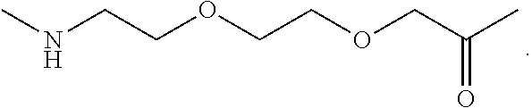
C(C(=O)C)OCCOCCNC
